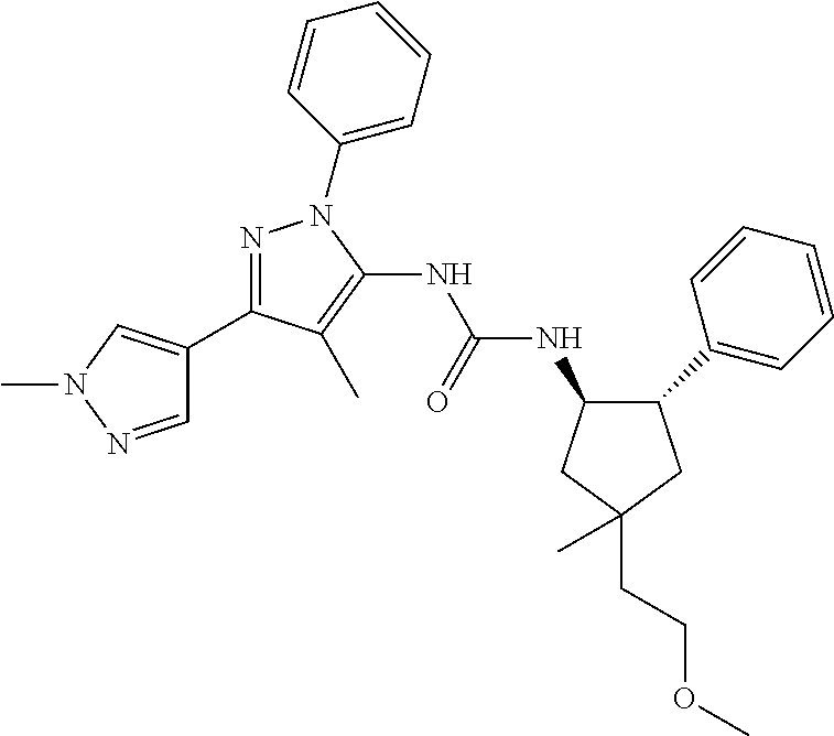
C1(C2=CC=CC=C2)CC(CCOC)(C)CC1NC(NC1=C(C)C(C2=CN(C)N=C2)=NN1C1=CC=CC=C1)=O
